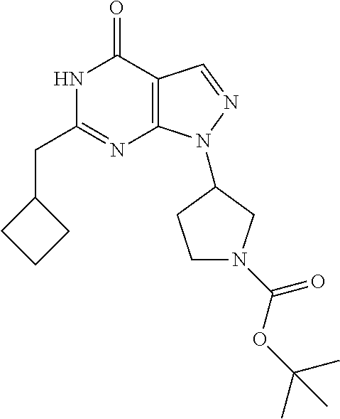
N1C(CC2CCC2)=NC2=C(C1=O)C=NN2C1CN(C(OC(C)(C)C)=O)CC1
